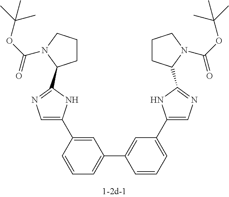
C1(C2=CN=C(C3CCCN3C(OC(C)(C)C)=O)N2)=CC(C2=CC(C3=CN=C(C4CCCN4C(OC(C)(C)C)=O)N3)=CC=C2)=CC=C1
